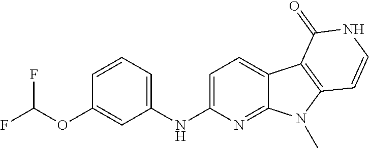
C1(NC2=CC=CC(OC(F)F)=C2)=CC=C2C(=N1)N(C)C1=C2C(=O)NC=C1
